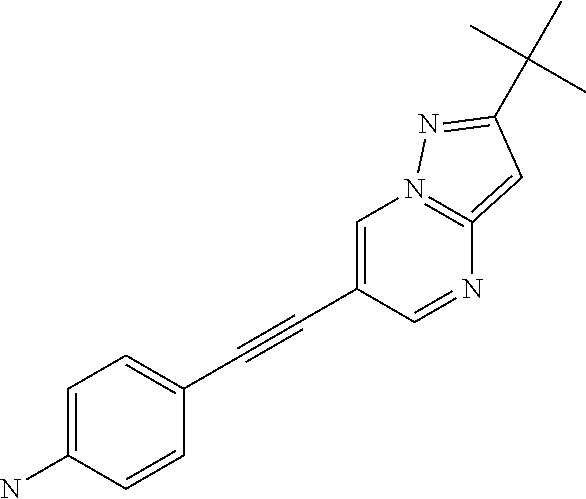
C1=C(C#CC2=CC=C(N)C=C2)C=NC2=N1N=C(C(C)(C)C)C=2
